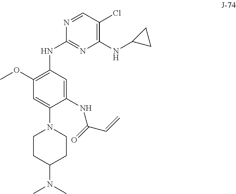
C1CC(N(C)C)CCN1C1=CC(OC)=C(NC2=NC(NC3CC3)=C(Cl)C=N2)C=C1NC(C=C)=O
